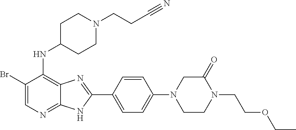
BrC1=CN=C2C(=C1NC1CCN(CCC#N)CC1)N=C(C1=CC=C(N3CCN(CCOCC)C(=O)C3)C=C1)N2
